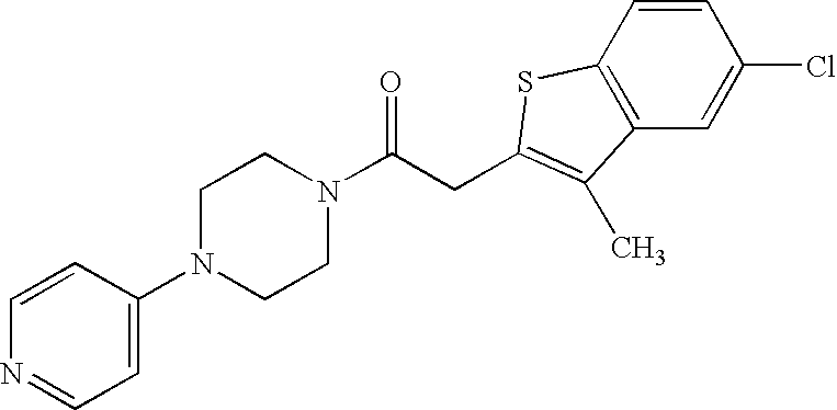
C1(N2CCN(C(CC3=C(C)C4=C(C=CC(Cl)=C4)S3)=O)CC2)=CC=NC=C1
